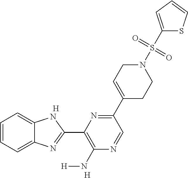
C1=CC=C2C(=C1)NC(C1=C(N[H])N=CC(C3=CCN(S(C4=CC=CS4)(=O)=O)CC3)=N1)=N2.[H].[H]
